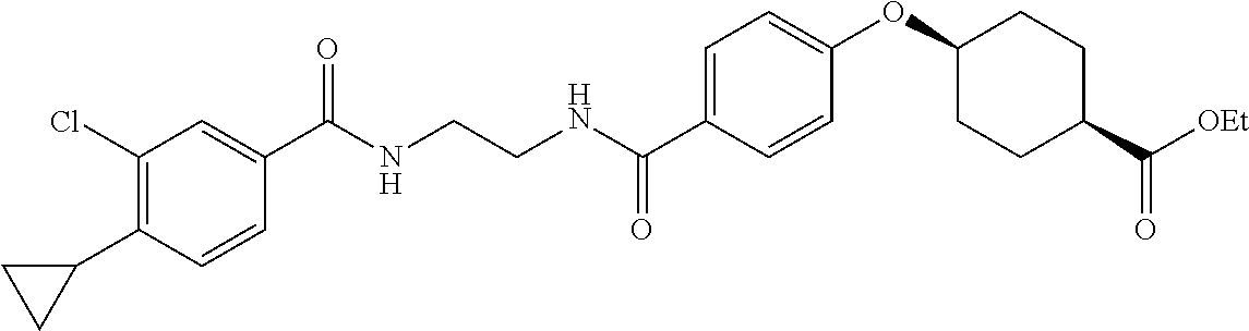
C1=C(C(NCCNC(C2=CC(Cl)=C(C3CC3)C=C2)=O)=O)C=CC(OC2CCC(C(=O)[OEt])CC2)=C1
